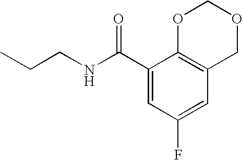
C1(C(NCCC)=O)=CC(F)=CC2=C1OCOC2
